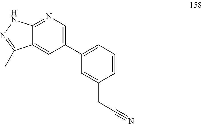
C12=NC=C(C3=CC=CC(CC#N)=C3)C=C1C(C)=NN2
